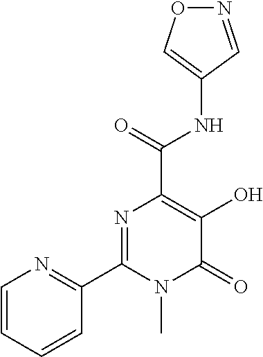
O1N=CC(NC(C2=C(O)C(=O)N(C)C(C3=NC=CC=C3)=N2)=O)=C1
